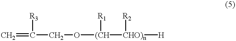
C=C([R3])CO[(CH]([R1])[CHO)n]([R2])[H]
